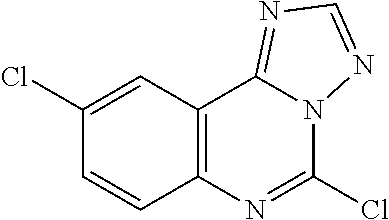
C12=C(C=C(Cl)C=C1)C1=NC=NN1C(Cl)=N2
